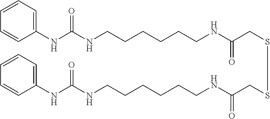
C1=CC=CC=C1NC(NCCCCCCNC(CSSCC(NCCCCCCNC(NC1=CC=CC=C1)=O)=O)=O)=O
